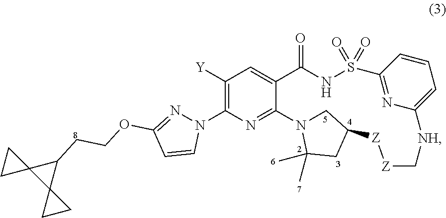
C1([Y])=C(N2N=C(OCCC3C4(C35CC5)CC4)C=C2)N=C2C(=C1)C(=O)NS(=O)(=O)C1=NC(=CC=C1)[NH]C[Z][Z]C1CN2C(C)(C)C1
